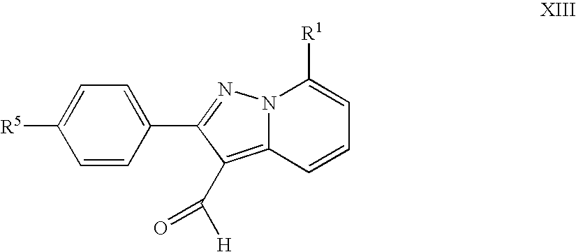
C1=CC(C2=NN3C(=C2C([H])=O)C=CC=C3[R1])=CC=C1[R5]
